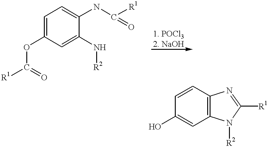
C1=C(OC([R1])=O)C=C(N[R2])C(NC([R1])=O)=C1.C1=CC2=C(C=C1O)N([R2])C([R1])=N2
